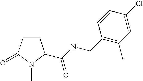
C1CC(=O)N(C)C1C(NCC1=C(C)C=C(Cl)C=C1)=O
